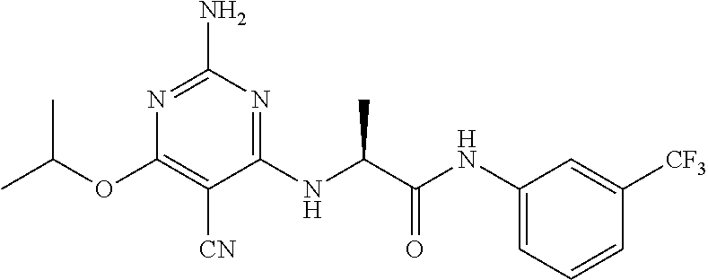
C1(NC(C(NC2=CC=CC([CF3])=C2)=O)C)=NC(N)=NC(OC(C)C)=C1[CN]
